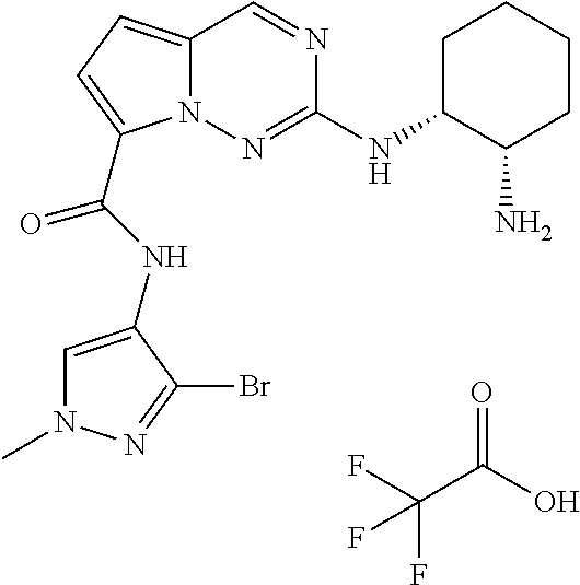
O=C(O)C(F)(F)F.N1=CC2=CC=C(C(NC3=CN(C)N=C3Br)=O)N2N=C1NC1C(N)CCCC1
